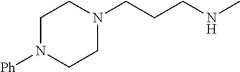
C1N(CCCNC)CCN([Ph])C1
